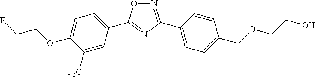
O1N=C(C2=CC=C(COCCO)C=C2)N=C1C1=CC=C(OCCF)C([F3C])=C1
